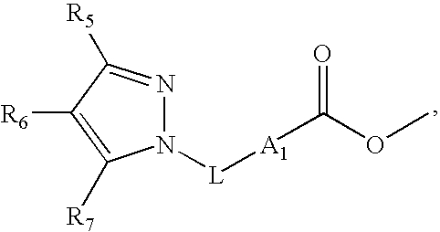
N1([L][A1]C(=O)OC)N=C([R5])C([R6])=C1[R7]
